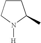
C1CCN([H])C1C
